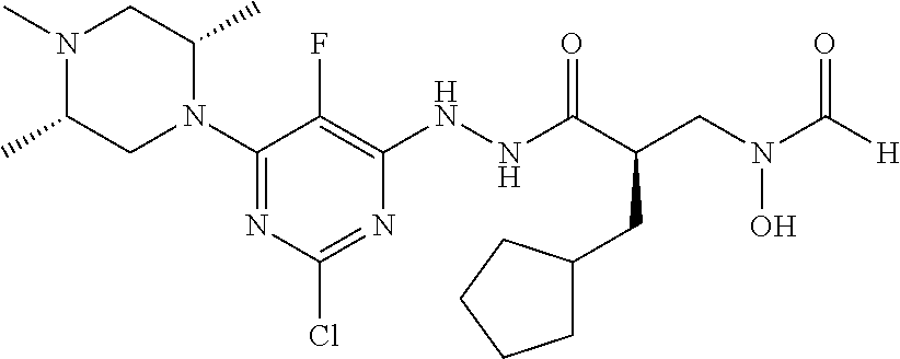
N1(C)C(C)CN(C2=NC(Cl)=NC(NNC(C(CC3CCCC3)CN(O)C(=O)[H])=O)=C2F)C(C)C1
